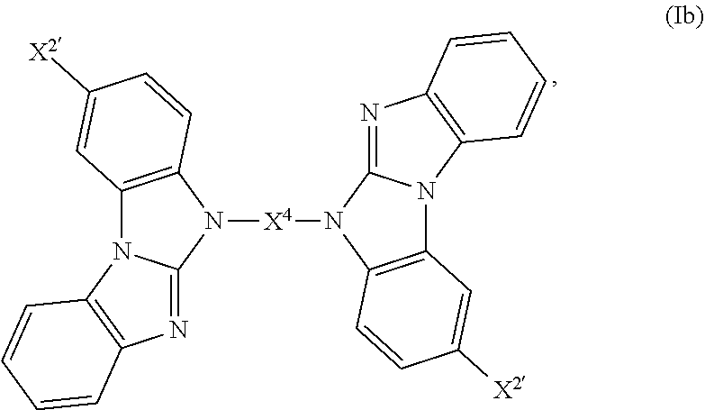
C12=C(N([X4]N3C4=C(N5C3=NC3=C5C=CC=C3)C=C([X2])C=C4)C3=NC4=C(N13)C=CC=C4)C=CC([X2])=C2
